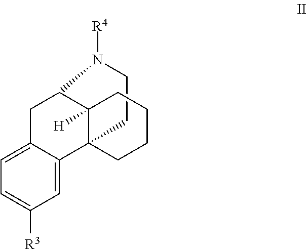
C1=C2C(=CC([R3])=C1)C13C([H])(C(C2)N([R4])CC1)CCCC3
